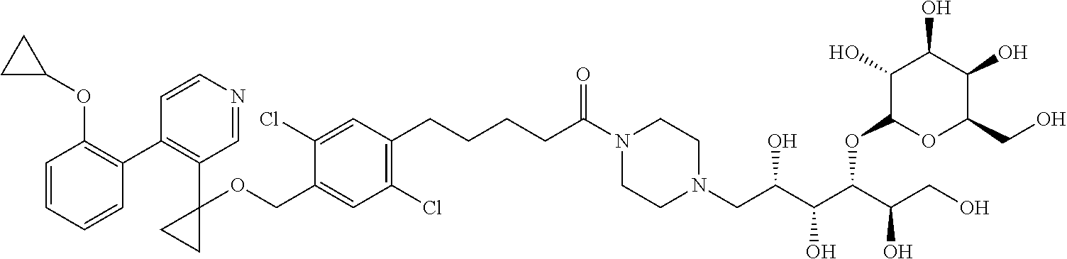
O(CC1=CC(Cl)=C(CCCCC(N2CCN(CC(C(C(C(CO)O)OC3OC(CO)C(O)C(O)C3O)O)O)CC2)=O)C=C1Cl)C1(C2=C(C3=C(OC4CC4)C=CC=C3)C=CN=C2)CC1
